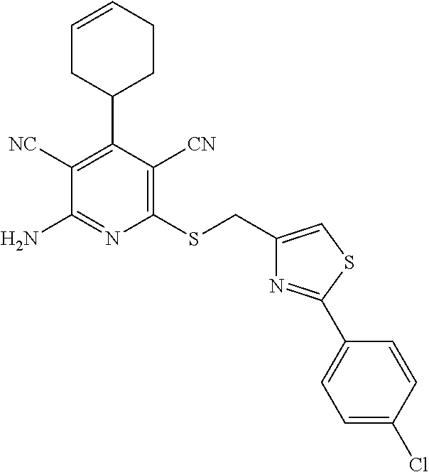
C1(SCC2=CSC(C3=CC=C(Cl)C=C3)=N2)=C([CN])C(C2CCC=CC2)=C([NC])C(N)=N1
